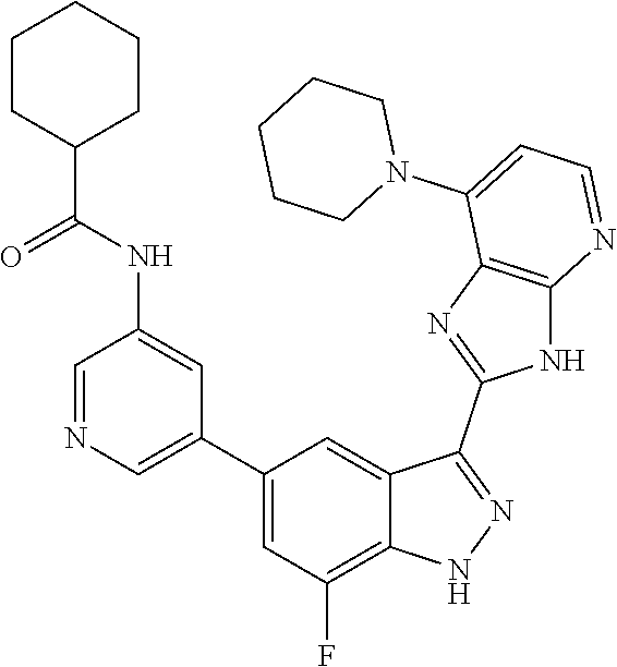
C1=NC=C(C2=CC(F)=C3C(=C2)C(C2=NC4=C(N2)N=CC=C4N2CCCCC2)=NN3)C=C1NC(=O)C1CCCCC1
